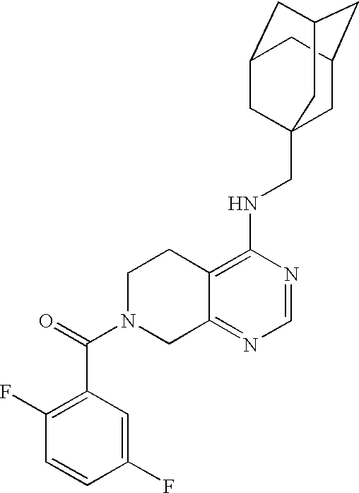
C12=C(NCC34CC5CC(CC(C3)C5)C4)N=CN=C1CN(C(=O)C1=C(F)C=CC(F)=C1)CC2
